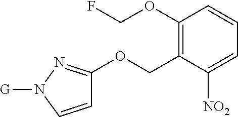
C1(OCF)=C(COC2=NN([G])C=C2)C([NO2])=CC=C1
